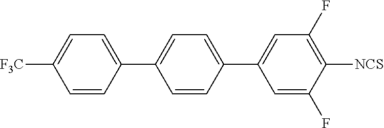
[F3C]C1=CC=C(C2=CC=C(C3=CC(F)=C([NCS])C(F)=C3)C=C2)C=C1
